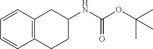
C12=C(C=CC=C1)CC(NC(OC(C)(C)C)=O)CC2
